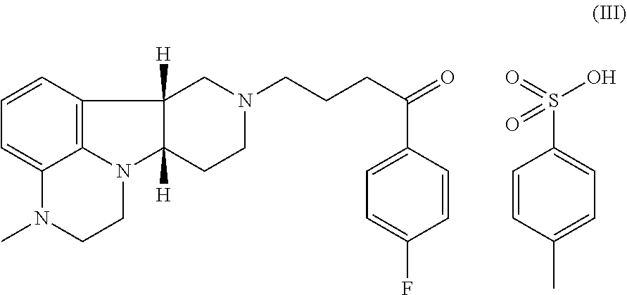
C1=CC2=C3C(=C1)N(C)CCN3C1([H])C2([H])CN(CCCC(=O)C2=CC=C(F)C=C2)CC1.OS(=O)(C1=CC=C(C)C=C1)=O
